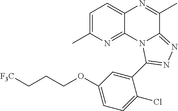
C1=C(C)N=C2C(=C1)N=C(C)C1=NN=C(C3=CC(OCCC[F3C])=CC=C3Cl)N21
